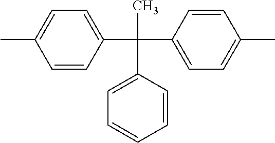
C1=CC(C(C2=CC=C(C)C=C2)(C2=CC=CC=C2)C)=CC=C1C
